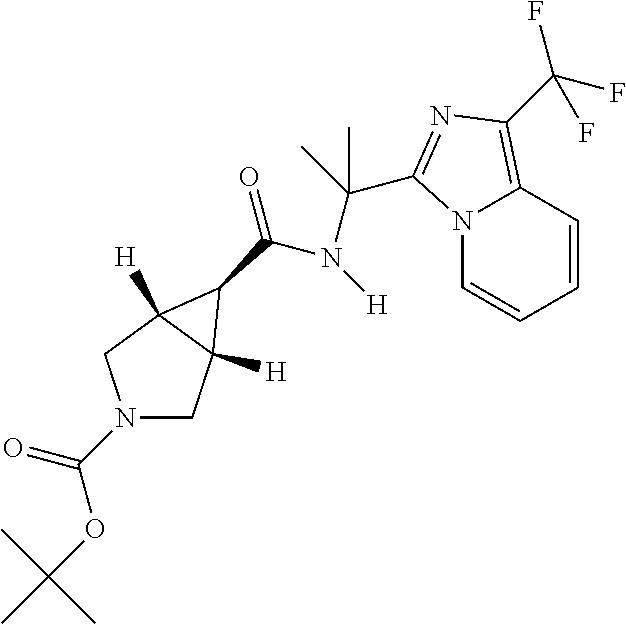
N12C=CC=CC1=C(C(F)(F)F)N=C2C(C)(N([H])C(=O)C1C2([H])CN(C(=O)OC(C)(C)C)CC21[H])C
